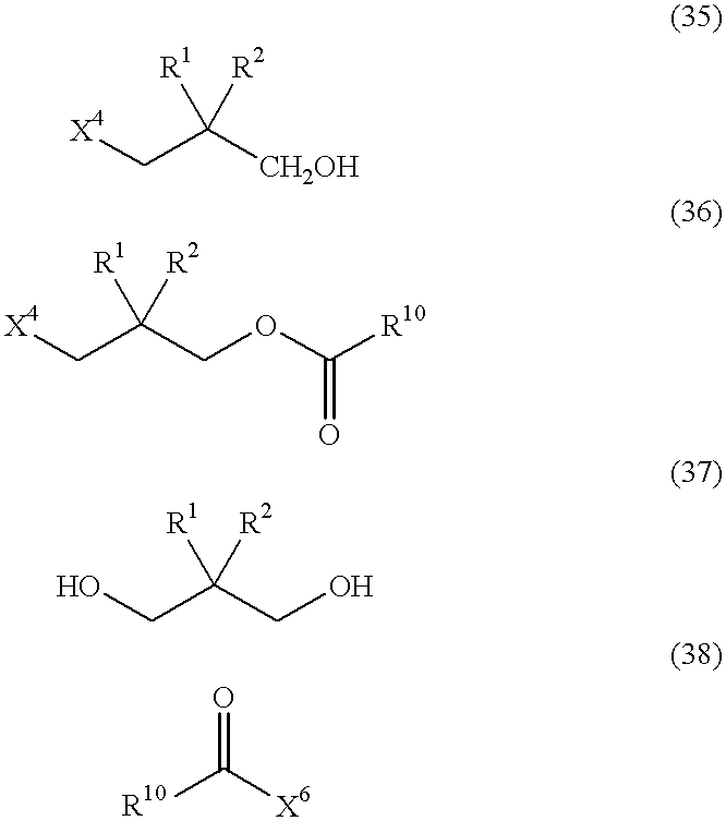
[X4]CC([CH2OH])([R2])[R1].[X4]CC(COC([R10])=O)([R2])[R1].OCC(CO)([R2])[R1].[R10]C([X6])=O
